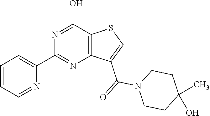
C1=CC=NC(C2=NC3=C(C(O)=N2)SC=C3C(=O)N2CCC(C)(O)CC2)=C1
